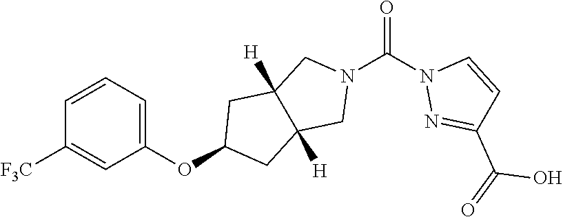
C1=CC=C(OC2CC3([H])C([H])(C2)CN(C(N2N=C(C(=O)O)C=C2)=O)C3)C=C1[F3C]
